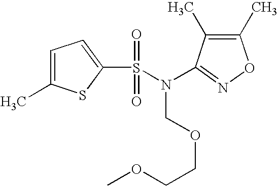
C1=C(C)SC(S(=O)(=O)N(C2=NOC(C)=C2C)COCCOC)=C1
